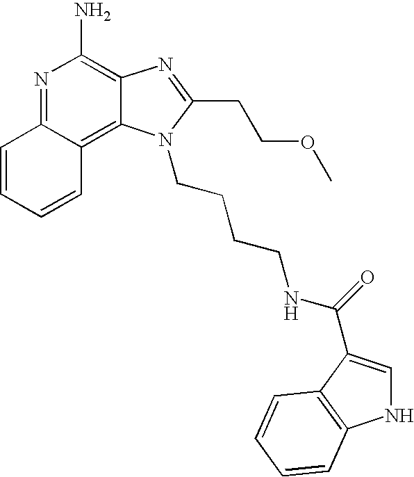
N1=C2C(=C3C(=C1N)N=C(CCOC)N3CCCCNC(=O)C1=CNC3=C1C=CC=C3)C=CC=C2
